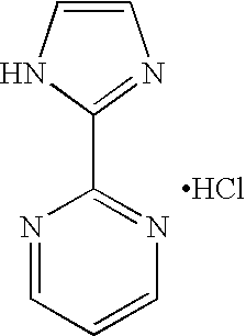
C1=CNC(C2=NC=CC=N2)=N1.Cl
